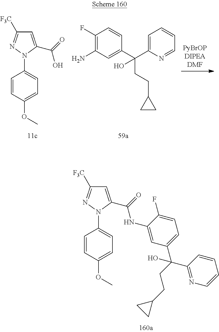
C1=C(C(=O)NC2=CC(C(CCC3CC3)(C3=NC=CC=C3)O)=CC=C2F)N(C2=CC=C(OC)C=C2)N=C1[F3C].C1(F)=C(N)C=C(C(C2=CC=CC=N2)(CCC2CC2)O)C=C1.C1=C(C(=O)O)N(C2=CC=C(OC)C=C2)N=C1[F3C]
